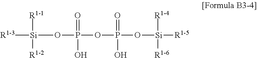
[Si]([R1-3])(OP(OP(=O)(O)O[Si]([R1-5])([R1-4])[R1-6])(=O)O)([R1-1])[R1-2]
